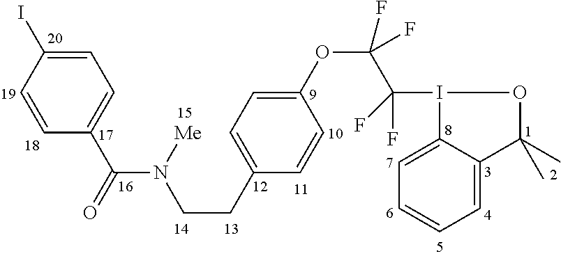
C1=C(I)C=CC(C(=O)N(CCC2=CC=C(OC(C(F)(F)I3C4=CC=CC=C4C(C)(C)O3)(F)F)C=C2)[Me])=C1
